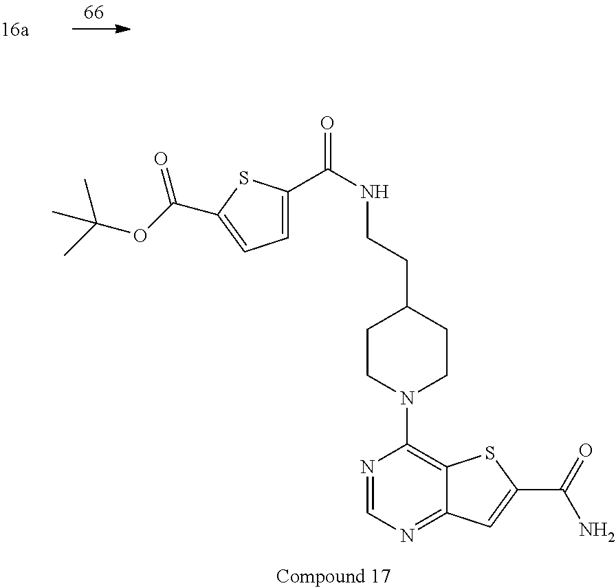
C1=C(C(NCCC2CCN(C3=C4C(=NC=N3)C=C(C(=O)N)S4)CC2)=O)SC(C(=O)OC(C)(C)C)=C1
